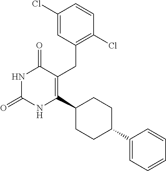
C1(Cl)=CC(CC2=C(C3CCC(C4=CC=CC=C4)CC3)NC(=O)NC2=O)=C(Cl)C=C1
